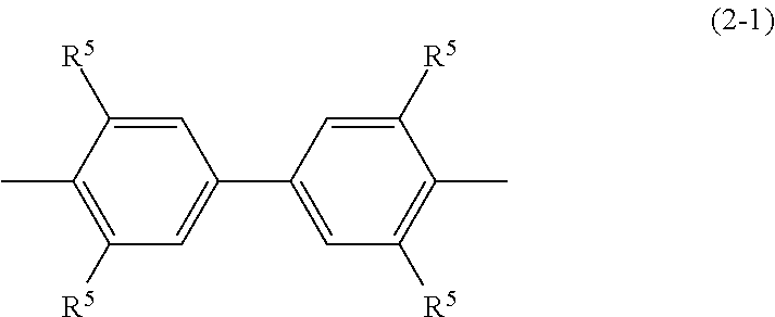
C1([R5])=CC(C2=CC([R5])=C(C)C([R5])=C2)=CC([R5])=C1C
